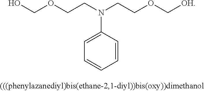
OCOCCN(CCOC[OH])C1=CC=CC=C1
